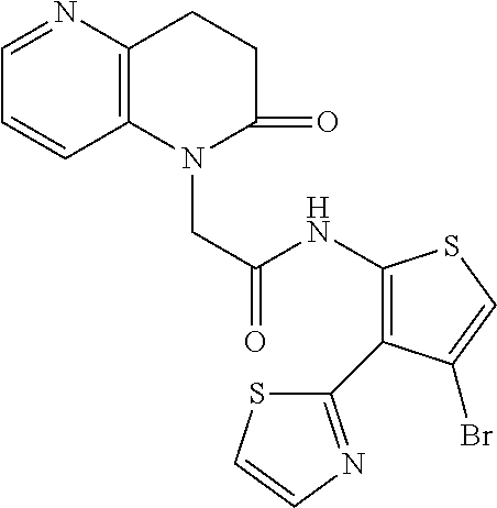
C1=NC2=C(C=C1)N(CC(NC1=C(C3=NC=CS3)C(Br)=CS1)=O)C(=O)CC2
